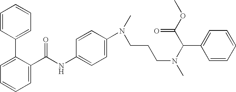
C1=C(C(NC2=CC=C(N(C)CCCN(C)C(C(OC)=O)C3=CC=CC=C3)C=C2)=O)C(C2=CC=CC=C2)=CC=C1
